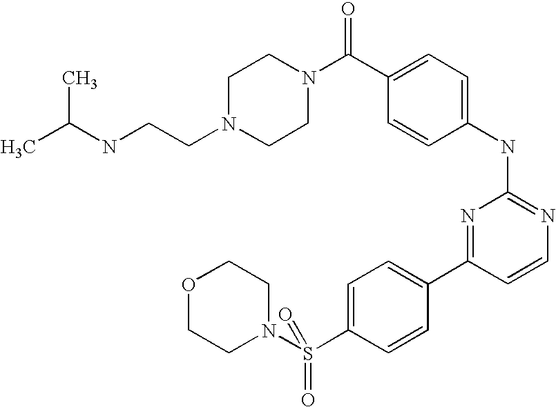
C1N(CCNC(C)C)CCN(C(C2=CC=C(NC3=NC=CC(C4=CC=C(S(N5CCOCC5)(=O)=O)C=C4)=N3)C=C2)=O)C1
